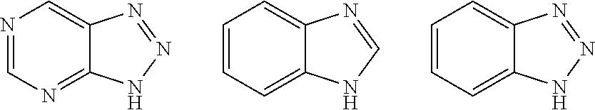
N1=CN=C2C(=C1)N=NN2.C1=CC=C2C(=C1)N=CN2.C1=CC=C2C(=C1)N=NN2
